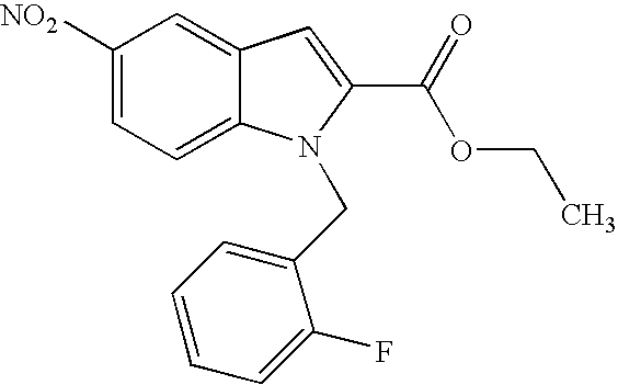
C1([NO2])=CC=C2C(=C1)C=C(C(=O)OCC)N2CC1=CC=CC=C1F
